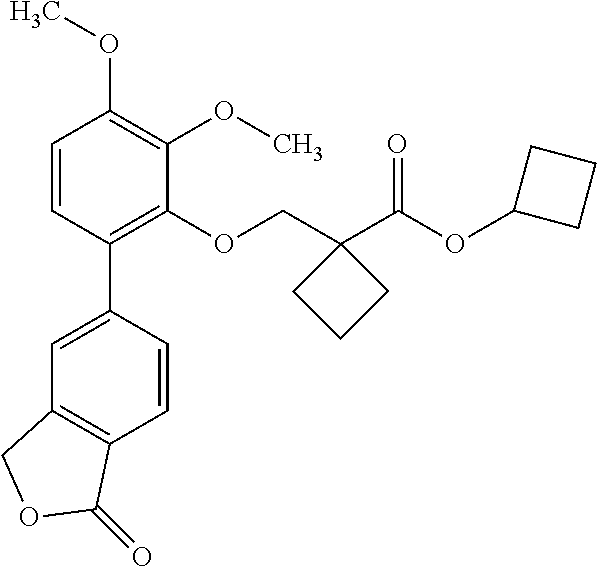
C1=CC(C2=CC3=C(C=C2)C(=O)OC3)=C(OCC2(C(OC3CCC3)=O)CCC2)C(OC)=C1OC
